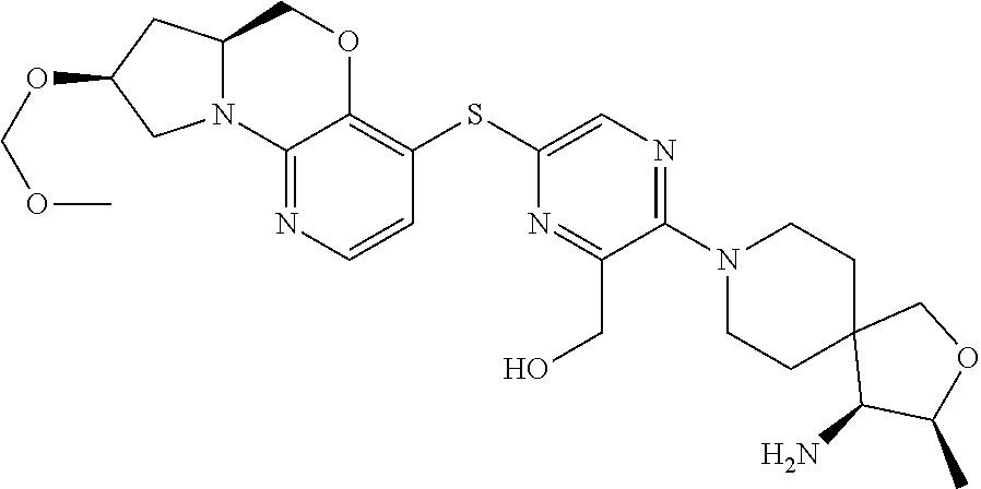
C12(C(N)C(C)OC1)CCN(C1=NC=C(SC3=C4OCC5CC(OCOC)CN5C4=NC=C3)N=C1CO)CC2
